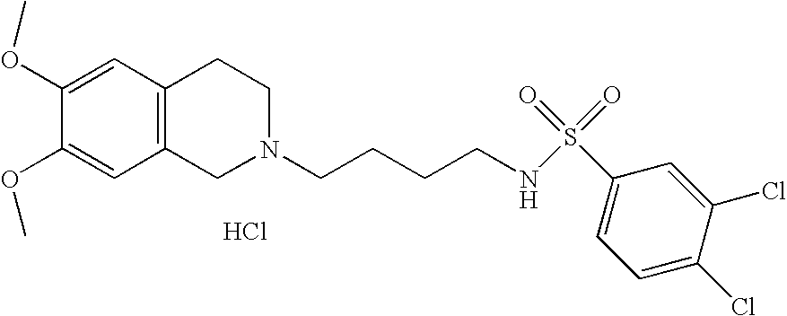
C1=C(OC)C(OC)=CC2=C1CCN(CCCCNS(=O)(=O)C1=CC=C(Cl)C(Cl)=C1)C2.Cl
